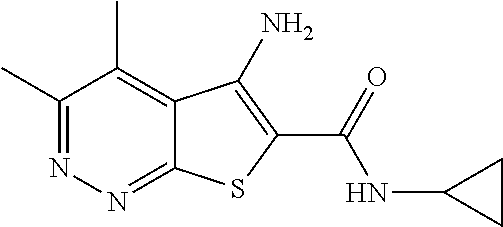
C1(C)=NN=C2C(=C1C)C(N)=C(C(=O)NC1CC1)S2
